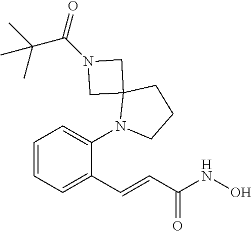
C1=CC=C(N2C3(CCC2)CN(C(C(C)(C)C)=O)C3)C(C=CC(NO)=O)=C1
